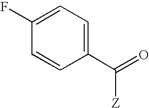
C1(F)=CC=C(C(=O)[Z])C=C1
